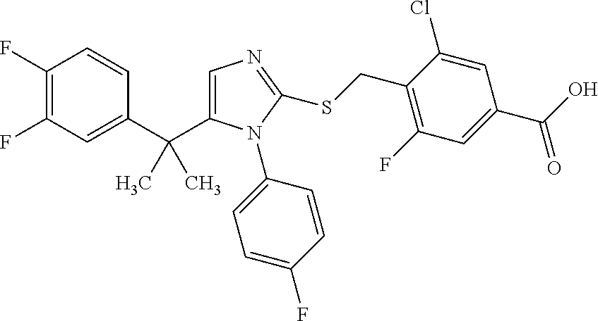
C1(C(C)(C)C2=CN=C(SCC3=C(F)C=C(C(O)=O)C=C3Cl)N2C2=CC=C(F)C=C2)=CC(F)=C(F)C=C1
